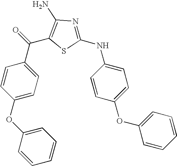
C1=C(OC2=CC=C(C(C3=C(N)N=C(NC4=CC=C(OC5=CC=CC=C5)C=C4)S3)=O)C=C2)C=CC=C1
